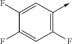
C1(F)=CC(->C)=C(F)C=C1F
